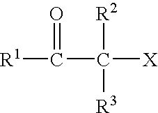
[R1]C(C([X])([R2])[R3])=O
